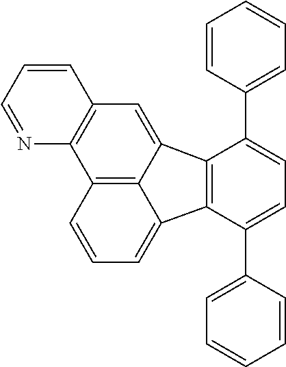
C12=CC3=C(C4=C1C(=CC=C4)C1=C2C(C2=CC=CC=C2)=CC=C1C1=CC=CC=C1)N=CC=C3
